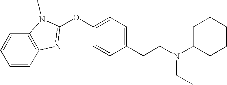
C1=CC2=C(C=C1)N(C)C(OC1=CC=C(CCN(C3CCCCC3)CC)C=C1)=N2
